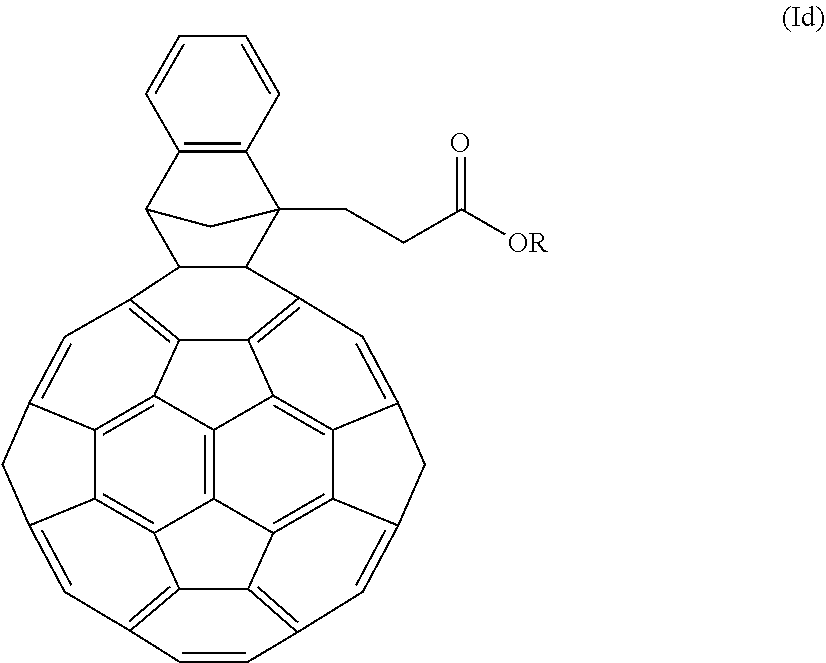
C12(CCC([OR])=O)C3=C(C(C1)C1C2C2=C4C5=C6C7=C8C9=C(C=CC%10=C9C9=C%11C%12=C(C4=C1C=C%12CC%11=C%10)C5=C98)C=C7CC6=C2)C=CC=C3
